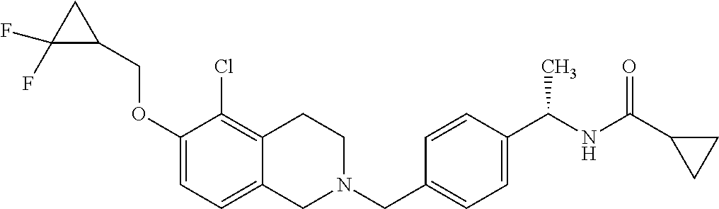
C1(OCC2CC2(F)F)=CC=C2C(=C1Cl)CCN(CC1=CC=C(C(NC(C3CC3)=O)C)C=C1)C2
